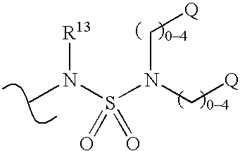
CN(S(N(C[Q])C[Q])(=O)=O)[R13]
